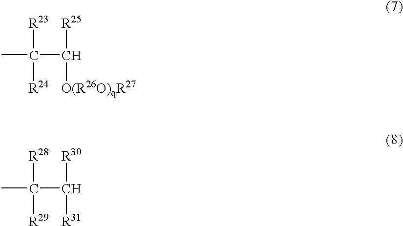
CC(C([R25])[O(R26O)qR27])([R23])[R24].CC(C([R30])[R31])([R28])[R29]
